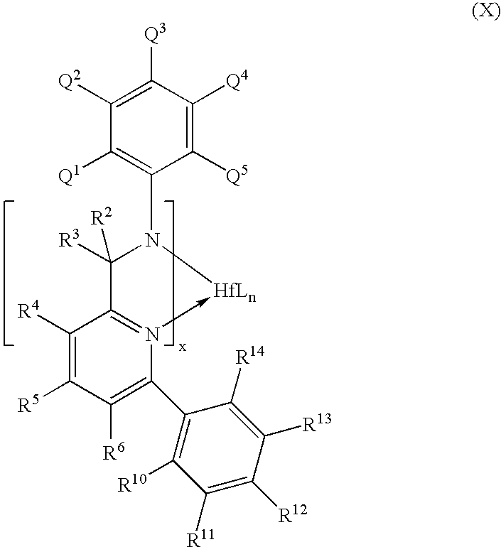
C1([Q2])=C([Q3])C([Q4])=C([Q5])C(N2[HfLn]-N3=C(C2([R3])[R2])C([R4])=C([R5])C([R6])=C3C2=C([R10])C([R11])=C([R12])C([R13])=C2[R14])=C1[Q1]
